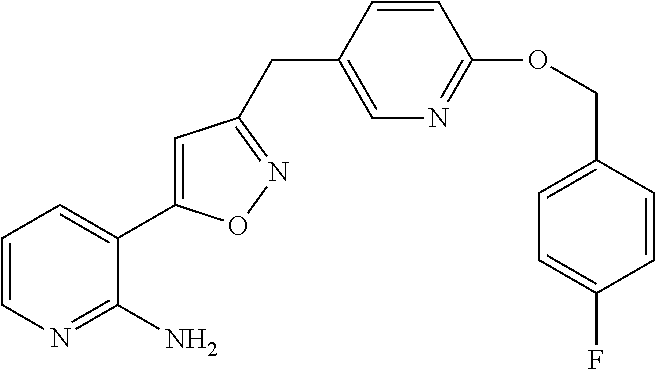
C1=CN=C(N)C(C2=CC(CC3=CN=C(OCC4=CC=C(F)C=C4)C=C3)=NO2)=C1
